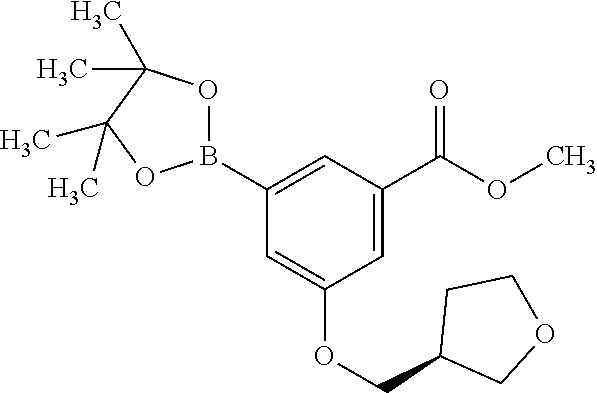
C1(B2OC(C)(C)C(C)(C)O2)=CC(C(OC)=O)=CC(OCC2COCC2)=C1
